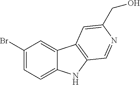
C1(Br)=CC=C2C(=C1)C1=C(N2)C=NC(CO)=C1
